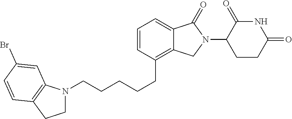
C(CCCC1=C2C(=CC=C1)C(=O)N(C1C(=O)NC(=O)CC1)C2)CN1CCC2=C1C=C(Br)C=C2
